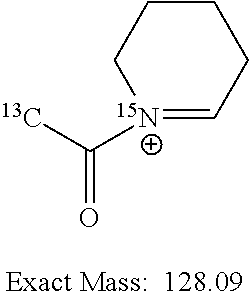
[15N+]1(C([13C])=O)=CCCCC1
